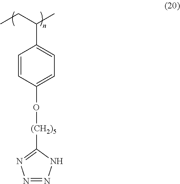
C1=CC(O[(CH2)5]C2=NN=NN2)=CC=C1C(C)CC
